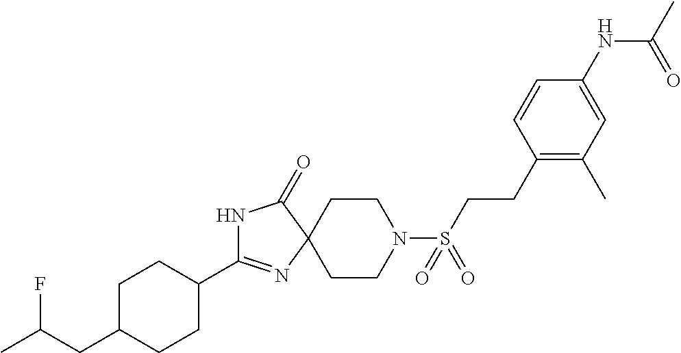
C1C(CC(C)F)CCC(C2=NC3(C(=O)N2)CCN(S(CCC2=C(C)C=C(NC(C)=O)C=C2)(=O)=O)CC3)C1
